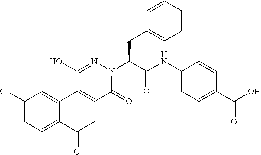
C1(Cl)=CC=C(C(C)=O)C(C2=CC(=O)N(C(CC3=CC=CC=C3)C(NC3=CC=C(C(O)=O)C=C3)=O)N=C2O)=C1
